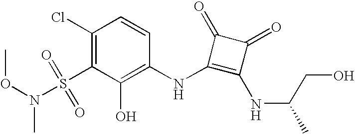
O(N(S(C1=C(Cl)C=CC(NC2=C(NC(CO)C)C(=O)C2=O)=C1O)(=O)=O)C)C
